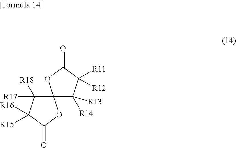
C1([R14])([R13])C([R11])([R12])C(=O)OC12C([R18])([R17])C([R16])([R15])C(=O)O2
